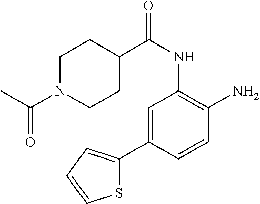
C1=C(C2=CC=CS2)C=CC(N)=C1NC(=O)C1CCN(C(C)=O)CC1
